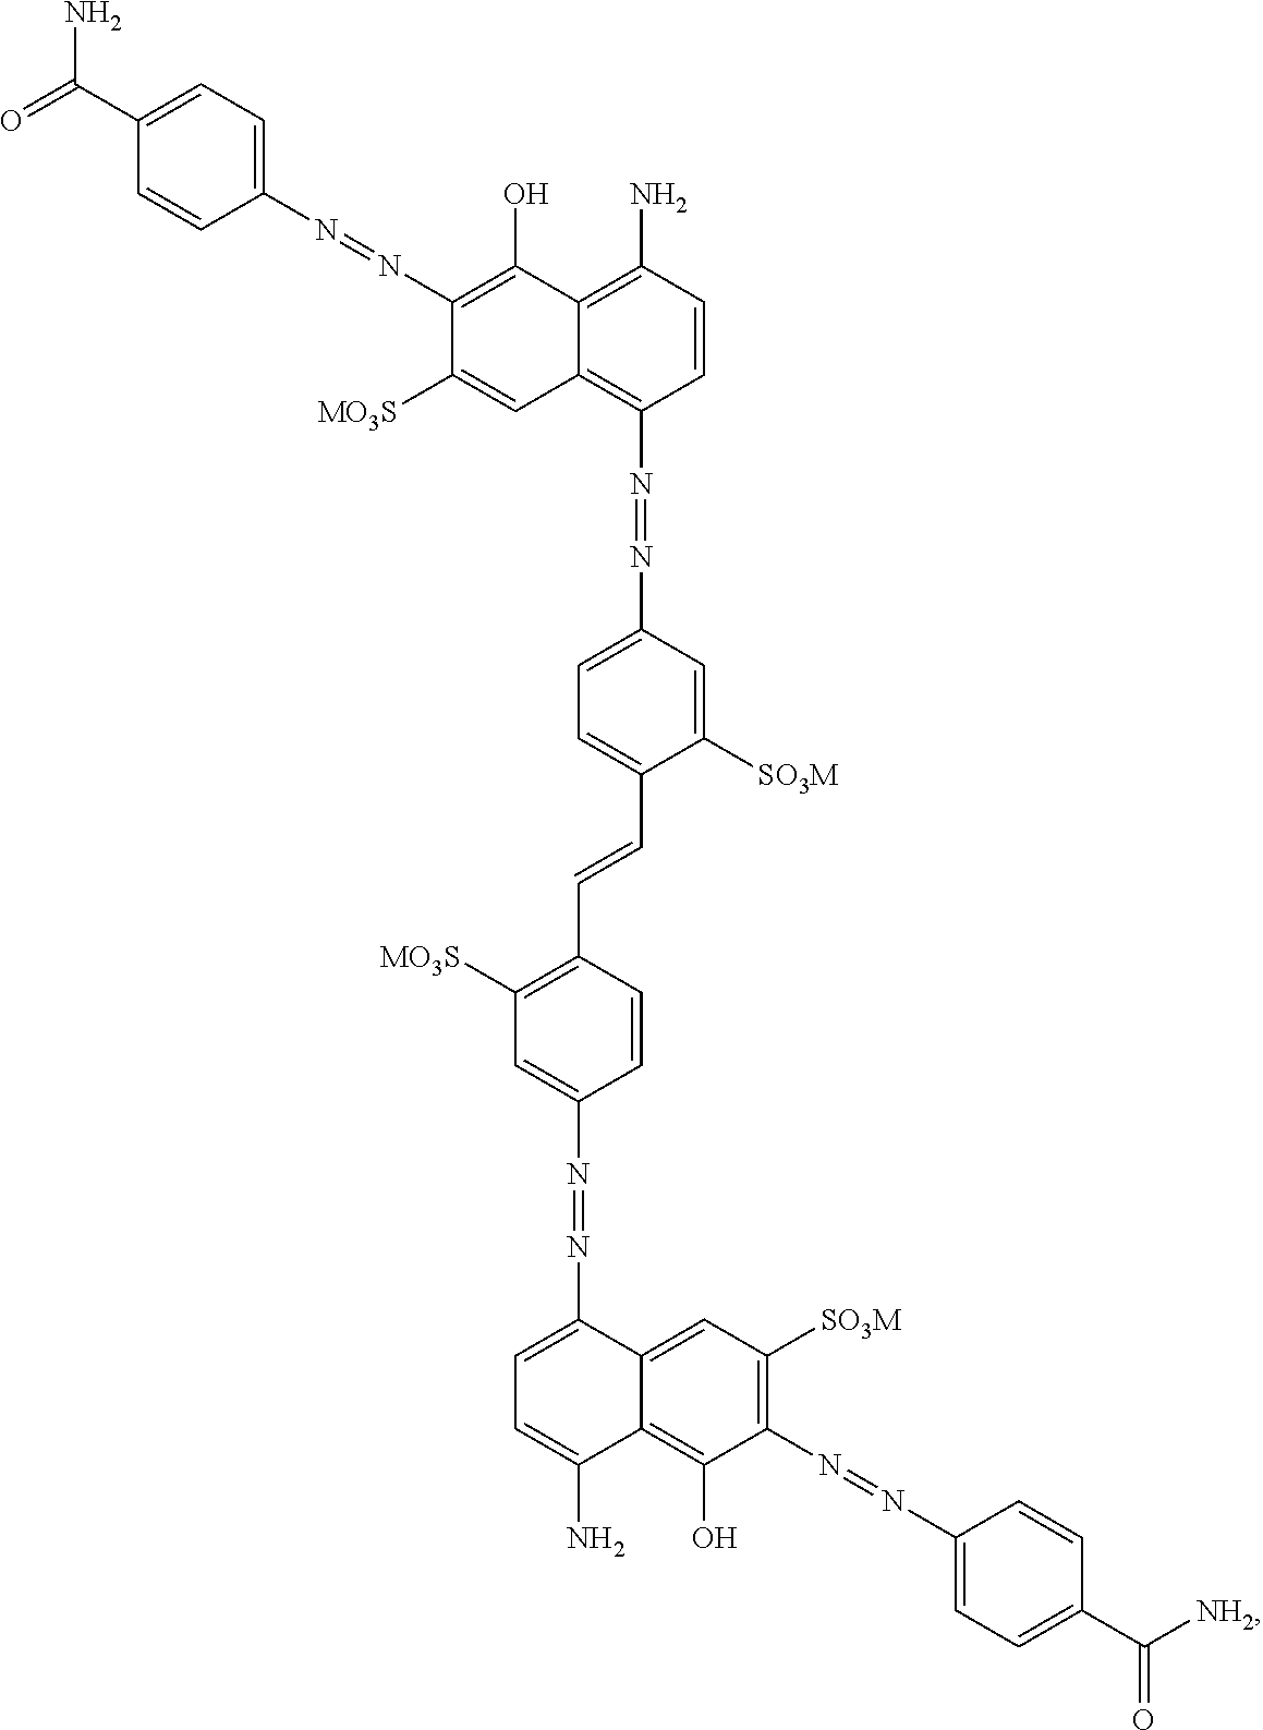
C1(C=CC2=C([MO3S])C=C(N=NC3=CC=C(N)C4=C(O)C(N=NC5=CC=C(C(=O)[NH2])C=C5)=C([SO3M])C=C34)C=C2)=CC=C(N=NC2=C3C(=C(N)C=C2)C(O)=C(N=NC2=CC=C(C(N)=O)C=C2)C([MO3S])=C3)C=C1[SO3M]
